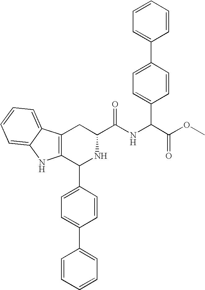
C1=CC=C(C2=CC=C(C(C(=O)OC)NC(C3CC4=C(C(C5=CC=C(C6=CC=CC=C6)C=C5)N3)NC3=CC=CC=C43)=O)C=C2)C=C1
